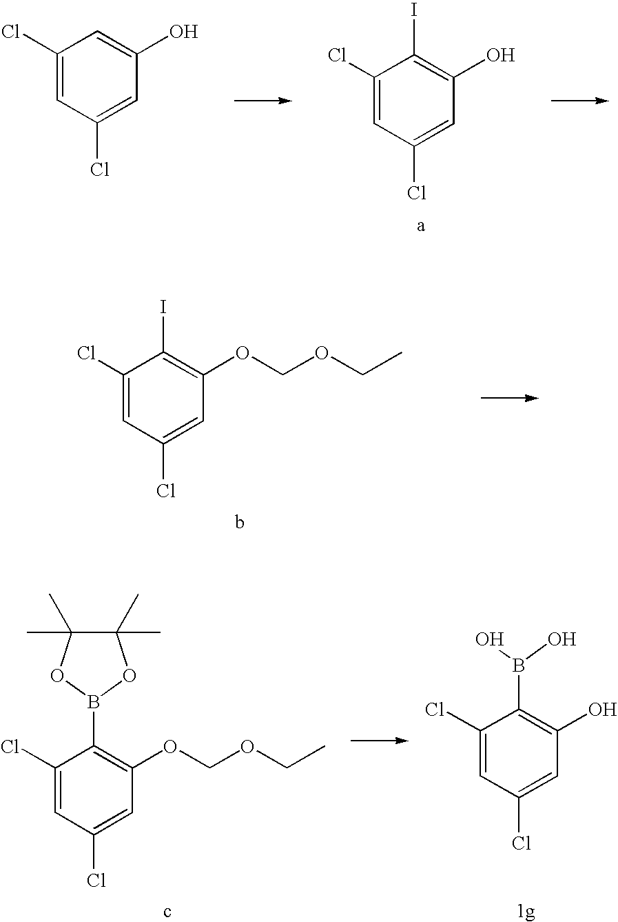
C1(Cl)=CC(Cl)=CC(O)=C1I.C1(Cl)=CC(Cl)=CC(O)=C1.C1(Cl)=CC(Cl)=CC(OCOCC)=C1I.C1(Cl)=CC(Cl)=CC(O)=C1B(O)O.C1(Cl)=CC(Cl)=CC(OCOCC)=C1B1OC(C)(C)C(C)(C)O1
